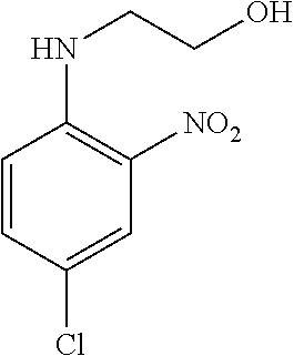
C1=CC(Cl)=CC([NO2])=C1NCCO
